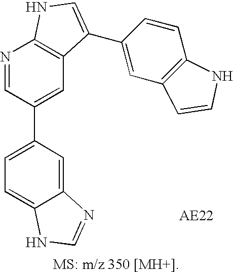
C1=C(C2=CC3=C(N=C2)NC=C3C2=CC3=C(C=C2)NC=C3)C=C2C(=C1)NC=N2
